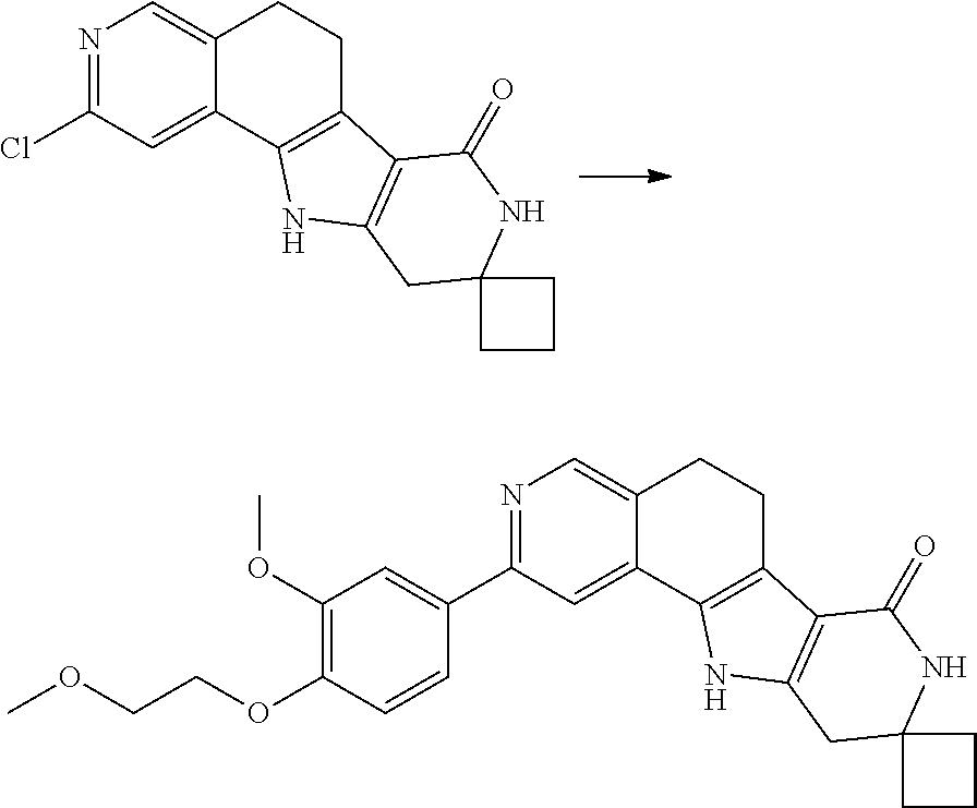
N1=C(Cl)C=C2C(=C1)CCC1=C2NC2=C1C(=O)NC1(C2)CCC1.N1=C(C2=CC(OC)=C(OCCOC)C=C2)C=C2C(=C1)CCC1=C2NC2=C1C(=O)NC1(C2)CCC1
